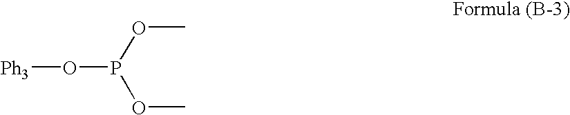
O(P(OC)OC)[Ph3]
